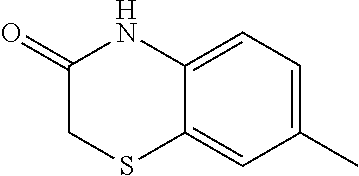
C1(C)=CC=C2C(=C1)SCC(=O)N2
